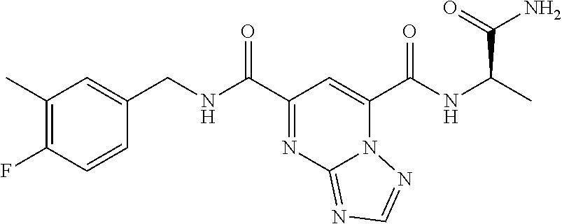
C1(C)=C(F)C=CC(CNC(C2=NC3=NC=NN3C(C(NC(C)C(N)=O)=O)=C2)=O)=C1
